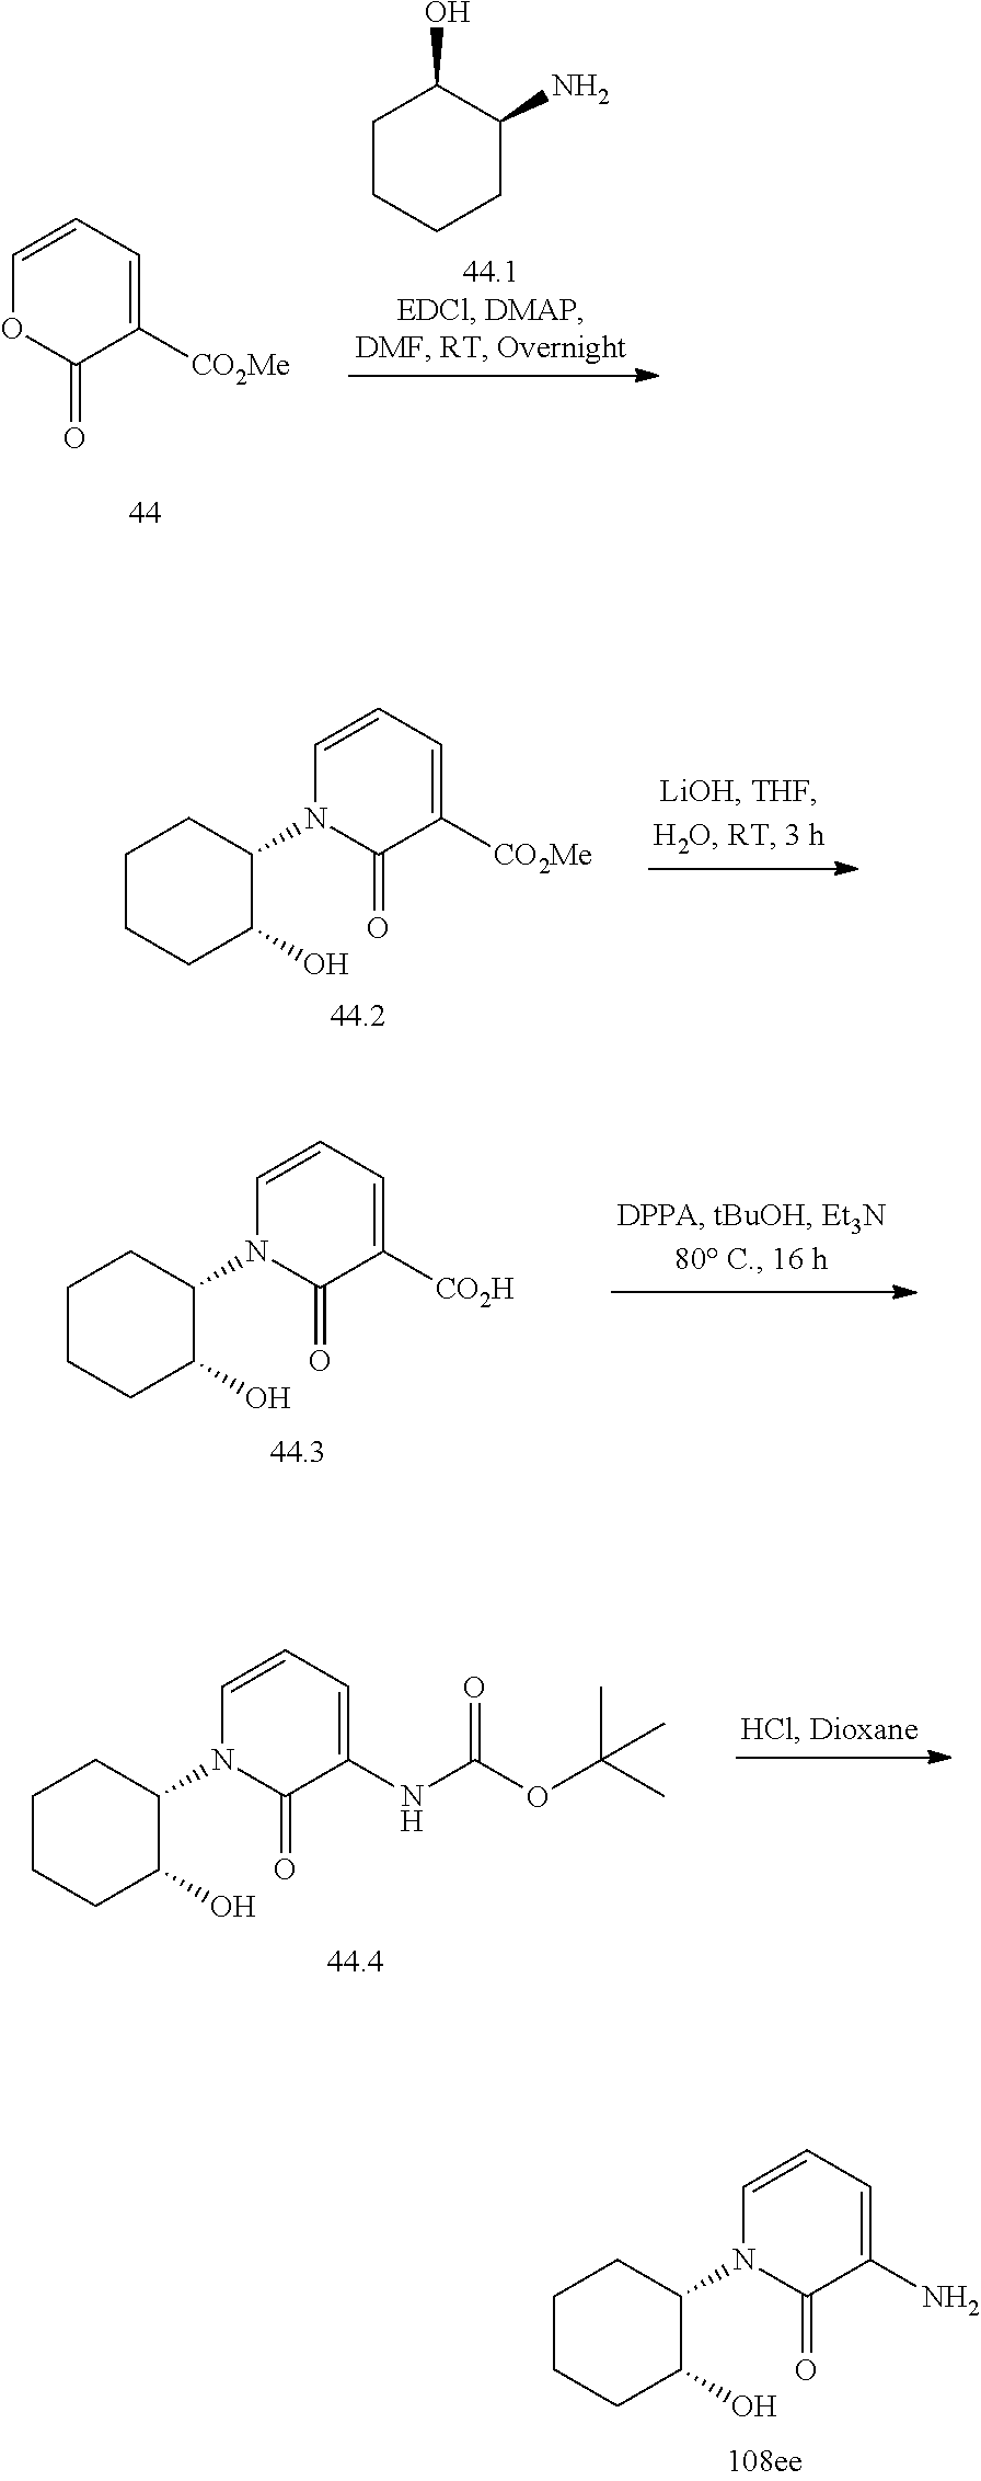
C1CCCC(N)C1O.C1([CO2Me])=CC=COC1=O.C1([CO2Me])=CC=CN(C2C(O)CCCC2)C1=O.C1([CO2H])=CC=CN(C2C(O)CCCC2)C1=O.C1(NC(=O)OC(C)(C)C)=CC=CN(C2C(O)CCCC2)C1=O.C1(N)=CC=CN(C2C(O)CCCC2)C1=O
